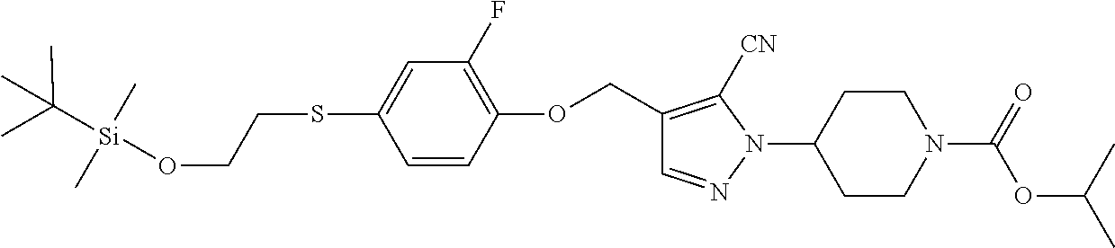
C1=CC(OCC2=C([CN])N(C3CCN(C(=O)OC(C)C)CC3)N=C2)=C(F)C=C1SCCO[Si](C)(C)C(C)(C)C
